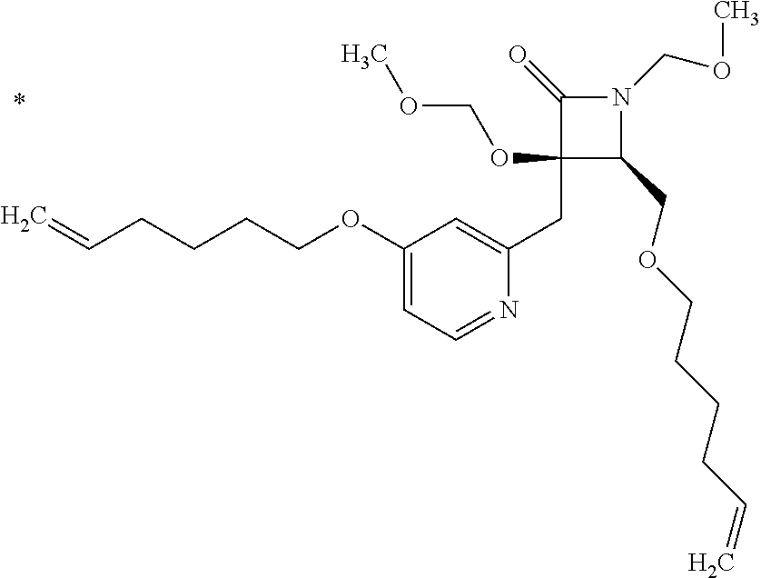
C1(CC2=CC(OCCCCC=C)=CC=N2)(OCOC)C(COCCCCC=C)N(COC)C1=O
